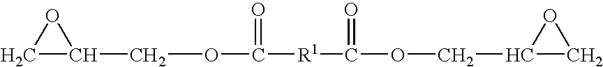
O1CC1COC([R1]C(OCC1CO1)=O)=O
